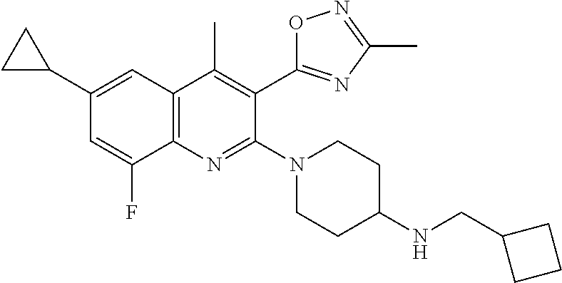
C1(C2CC2)=CC2=C(N=C(N3CCC(NCC4CCC4)CC3)C(C3=NC(C)=NO3)=C2C)C(F)=C1
